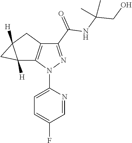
C12([H])C3=C(CC1([H])C2)C(C(=O)NC(CO)(C)C)=NN3C1=CC=C(F)C=N1
